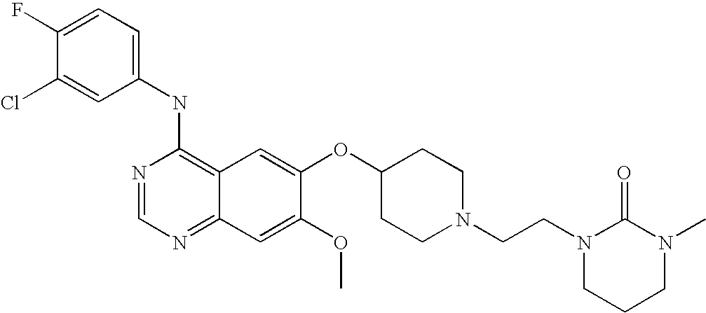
C1=C(Cl)C(F)=CC=C1NC1=C2C(=NC=N1)C=C(OC)C(OC1CCN(CCN3C(=O)N(C)CCC3)CC1)=C2
